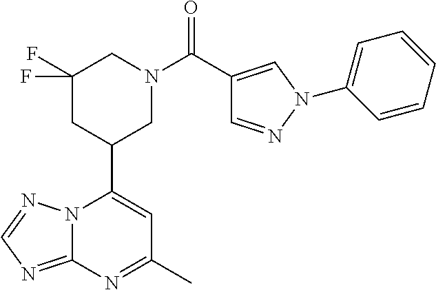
N12C(=NC=N1)N=C(C)C=C2C1CN(C(=O)C2=CN(C3=CC=CC=C3)N=C2)CC(F)(F)C1
